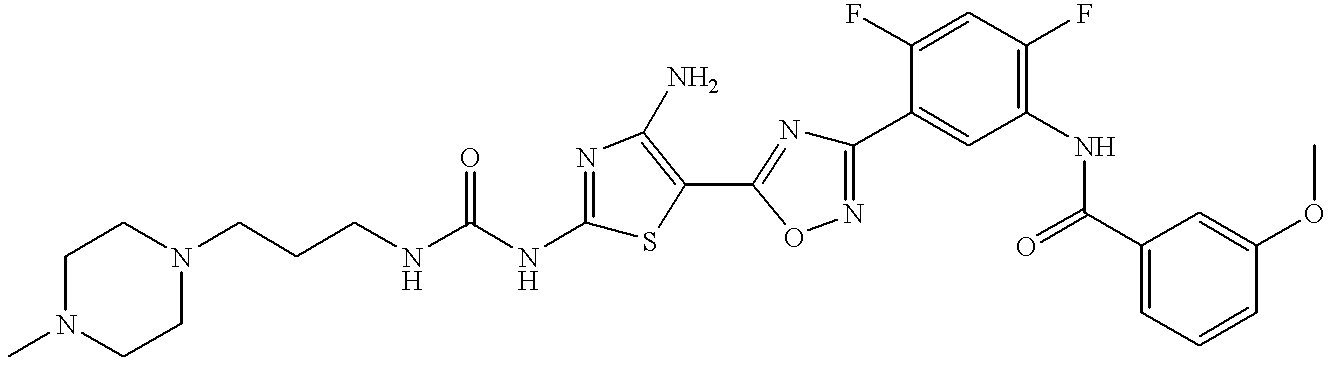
C(CNC(NC1=NC(N)=C(C2=NC(C3=CC(NC(C4=CC=CC(OC)=C4)=O)=C(F)C=C3F)=NO2)S1)=O)CN1CCN(C)CC1
